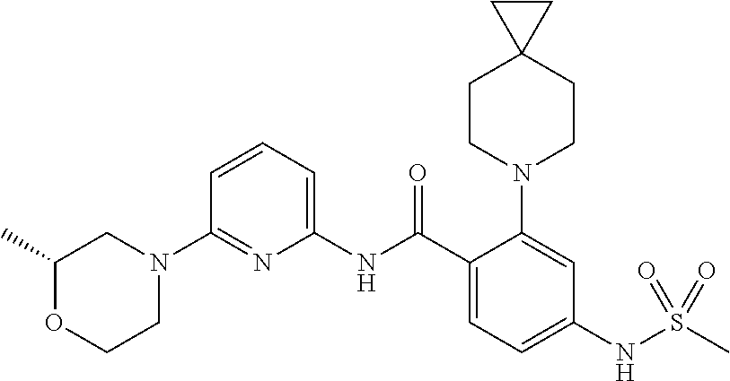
N1(C2=NC(NC(C3=CC=C(NS(C)(=O)=O)C=C3N3CCC4(CC3)CC4)=O)=CC=C2)CC(C)OCC1
